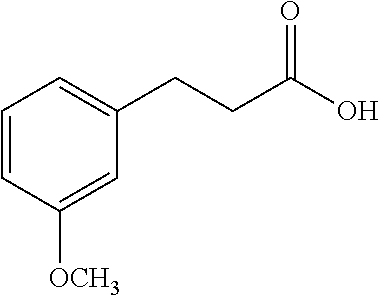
C1=CC([OCH3])=CC(CCC(=O)O)=C1
